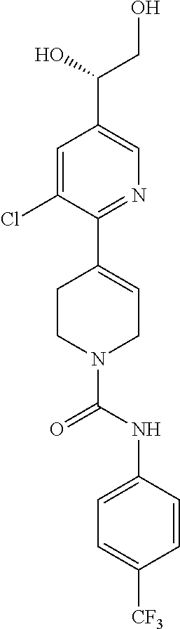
C1=C(Cl)C(C2=CCN(C(NC3=CC=C([CF3])C=C3)=O)CC2)=NC=C1C(CO)O
